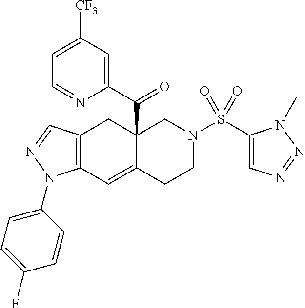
C12=C(C=NN1C1=CC=C(F)C=C1)CC1(C(=O)C3=CC([CF3])=CC=N3)C(=C2)CCN(S(C2=CN=NN2C)(=O)=O)C1
